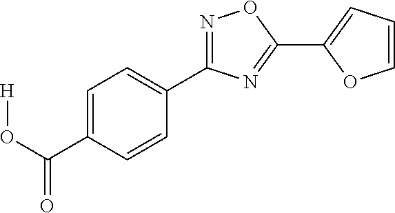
[H]OC(C1=CC=C(C2=NOC(C3=CC=CO3)=N2)C=C1)=O
